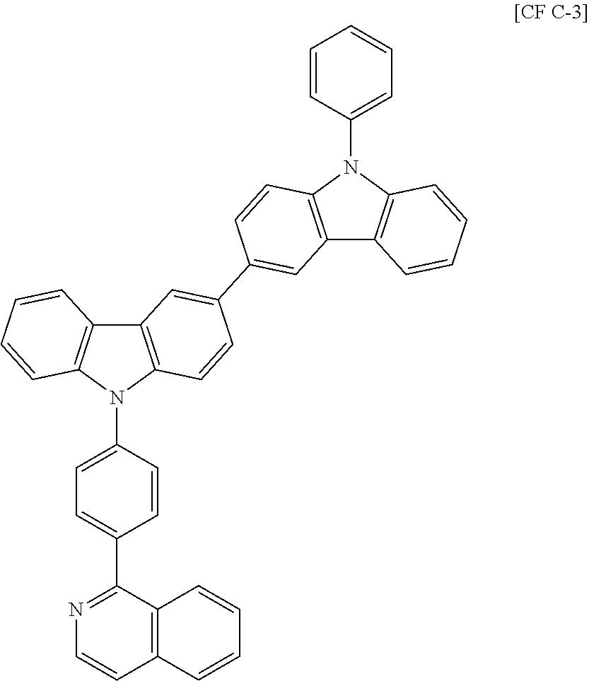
C12=C(N(C3=CC=C(C4=NC=CC5=C4C=CC=C5)C=C3)C3=C1C=CC=C3)C=CC(C1=CC3=C(N(C4=CC=CC=C4)C4=C3C=CC=C4)C=C1)=C2
